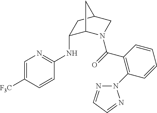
C1=C([F3C])C=CC(NC2C3N(C(=O)C4=C(N5N=CC=N5)C=CC=C4)CC(C2)C3)=N1
